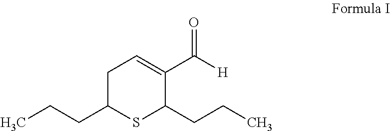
C1C(CCC)SC(CCC)C(C([H])=O)=C1
